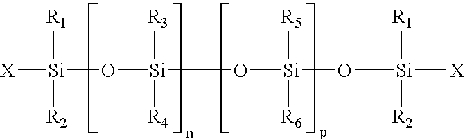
O([Si](O[Si](O[Si]([X])([R1])[R2])([R5])[R6])([R3])[R4])[Si]([X])([R1])[R2]
